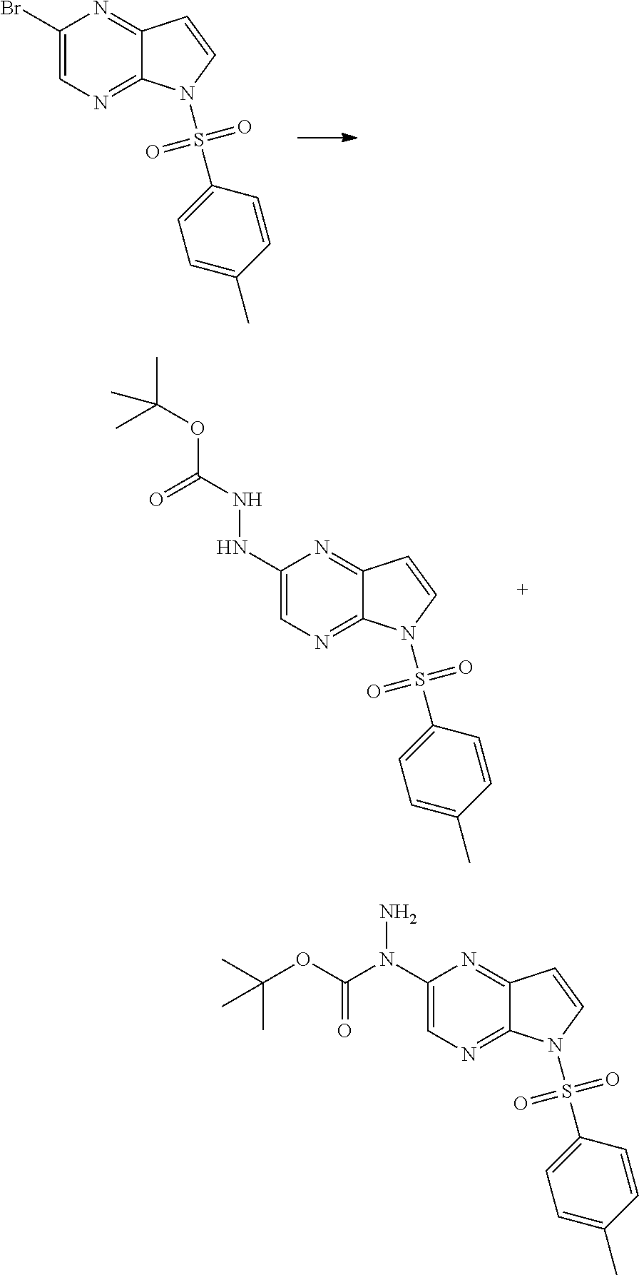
C1(Br)=CN=C2C(=N1)C=CN2S(C1=CC=C(C)C=C1)(=O)=O.C1(NNC(OC(C)(C)C)=O)=CN=C2C(=N1)C=CN2S(C1=CC=C(C)C=C1)(=O)=O.C1(N(N)C(OC(C)(C)C)=O)=CN=C2C(=N1)C=CN2S(C1=CC=C(C)C=C1)(=O)=O
